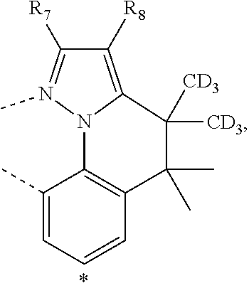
C1(C)=CC=CC2=C1N1C(=C([R8])C([R7])=N1C)C([CD3])([CD3])C2(C)C
